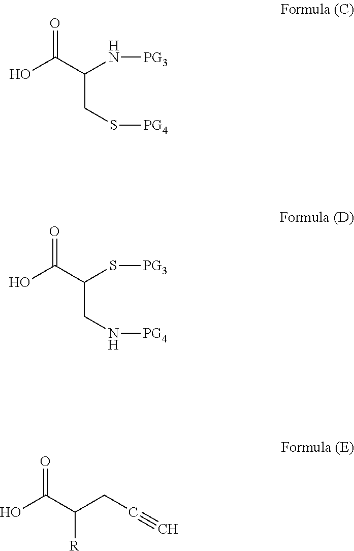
OC(C(CS[PG4])N[PG3])=O.OC(C(CN[PG4])S[PG3])=O.OC(C([R])CC#C)=O
